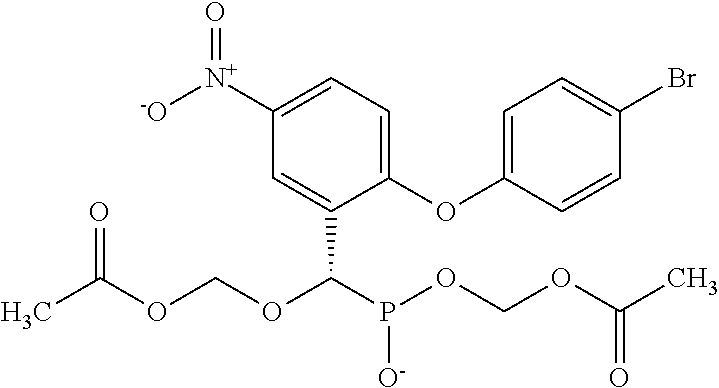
C1(OC2=CC=C(Br)C=C2)=CC=C([N+]([-O])=O)C=C1C(P(OCOC(C)=O)[O-])OCOC(C)=O
